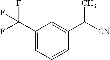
C1(C(F)(F)F)=CC=CC(C([CN])C)=C1
